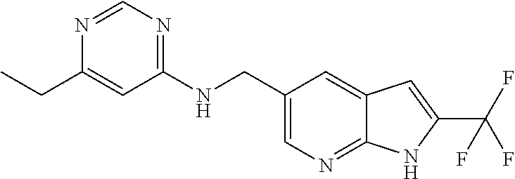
C1(NCC2=CN=C3C(=C2)C=C(C(F)(F)F)N3)=NC=NC(CC)=C1
